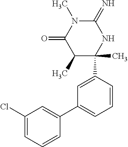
C1(Cl)=CC=CC(C2=CC=CC(C3(C)NC(=N)N(C)C(=O)C3C)=C2)=C1
